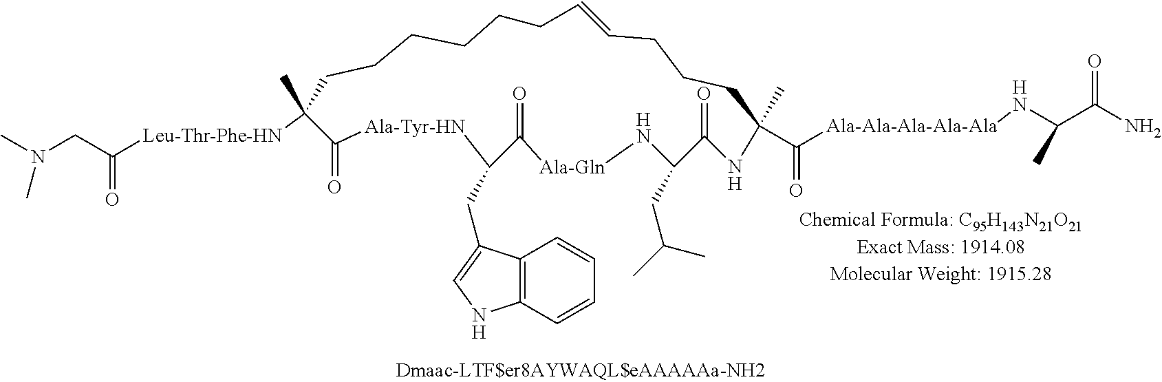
C(C([Leu-Thr-Phe-HN]C1(C)CCCCCCC=CCCCC(C)(C([Ala-Ala-Ala-Ala-Ala]NC(C(N)=O)C)=O)NC(=O)C(CC(C)C)N[Ala-Gln]C(=O)C(CC2=CNC3=C2C=CC=C3)[Ala-Tyr-HN]C1=O)=O)N(C)C
